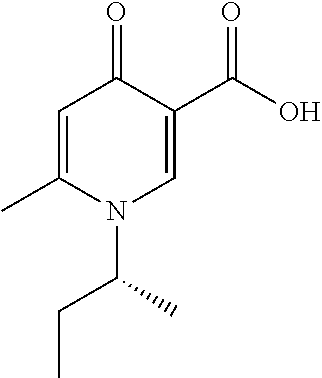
C1=C(C)N(C(C)CC)C=C(C(=O)O)C1=O
